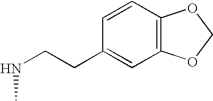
C1=CC2=C(C=C1CCNC)OCO2
